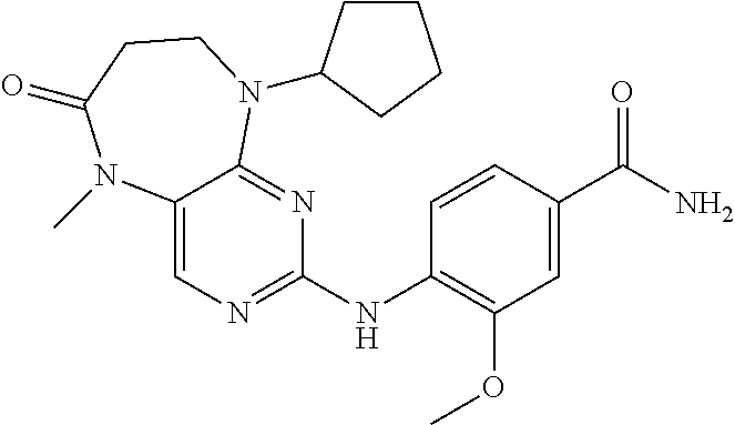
C12=CN=C(NC3=C(OC)C=C(C(N)=O)C=C3)N=C1N(C1CCCC1)CCC(=O)N2C
